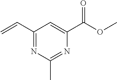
C1=C(C(OC)=O)N=C(C)N=C1C=C
